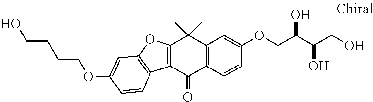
C12=C(C(=O)C3=C(C1(C)C)C=C(OCC(C(CO)O)O)C=C3)C1=C(O2)C=C(OCCCCO)C=C1
